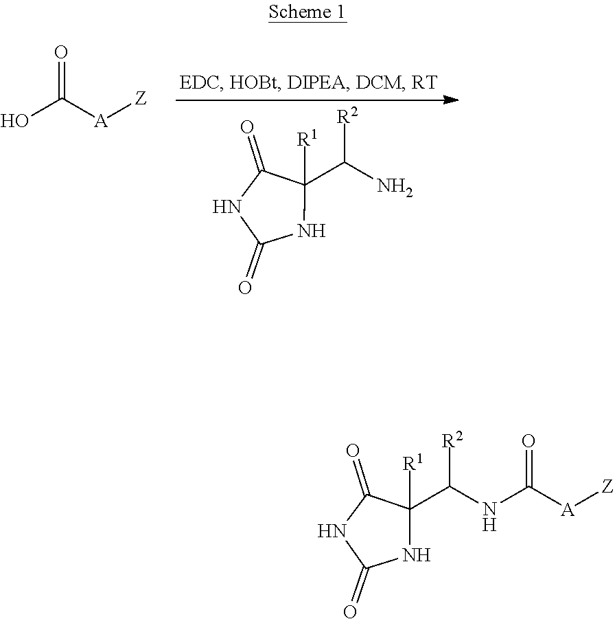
N1C(=O)NC([R1])(C(N)[R2])C1=O.OC([A][Z])=O.N1C(=O)NC([R1])(C(NC([A][Z])=O)[R2])C1=O
